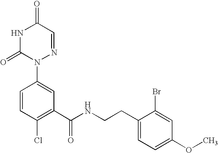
N1C(=O)N(C2=CC(C(NCCC3=CC=C(OC)C=C3Br)=O)=C(Cl)C=C2)N=CC1=O
